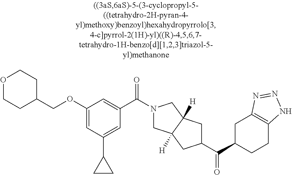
O1CCC(COC2=CC(C3CC3)=CC(C(N3CC4([H])C([H])(C3)CC(C(C3CCC5=C(C3)N=NN5)=O)C4)=O)=C2)CC1
